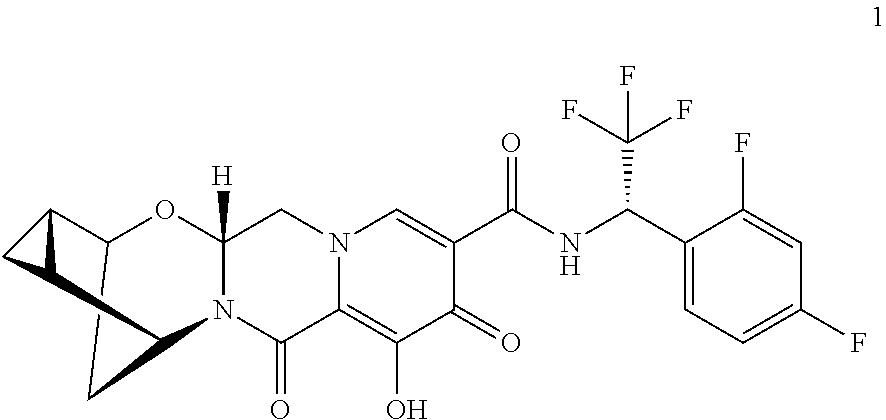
C1(C(NC(C2=CN3C(=C(O)C2=O)C(=O)N2C([H])(C3)OC3CC2C2C3C2)=O)C(F)(F)F)=CC=C(F)C=C1F
